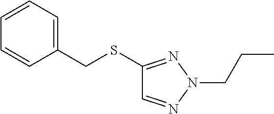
C1=CC=C(CSC2=NN(CCC)N=C2)C=C1
